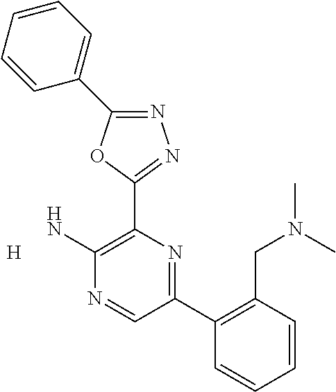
N1=C(C2=CC=CC=C2)OC(C2=C(N)N=CC(C3=C(CN(C)C)C=CC=C3)=N2)=N1.[H]
